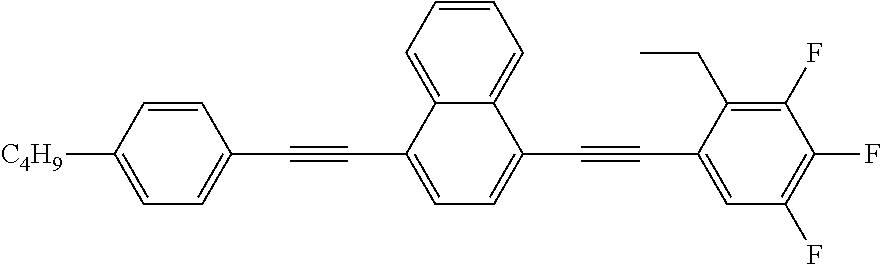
C1=CC([C4H9])=CC=C1C#CC1=CC=C(C#CC2=CC(F)=C(F)C(F)=C2CC)C2=CC=CC=C12
